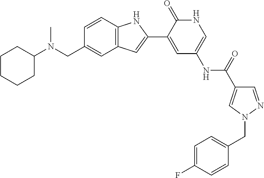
C1CCCC(N(CC2=CC3=C(C=C2)NC(C2=CC(NC(C4=CN(CC5=CC=C(F)C=C5)N=C4)=O)=CNC2=O)=C3)C)C1
